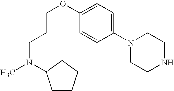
C1CCCC1N(C)CCCOC1=CC=C(N2CCNCC2)C=C1
